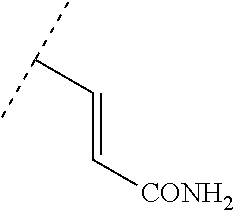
C(=C[CONH2])C(C)C
